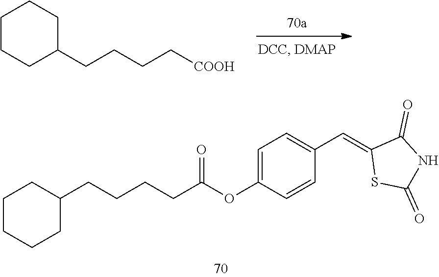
C1(CCCC[COOH])CCCCC1.C1=CC(OC(CCCCC2CCCCC2)=O)=CC=C1C=C1SC(=O)NC1=O
